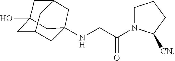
C1C2(O)CC3CC(NCC(N4CCCC4[CN])=O)(CC1C3)C2
